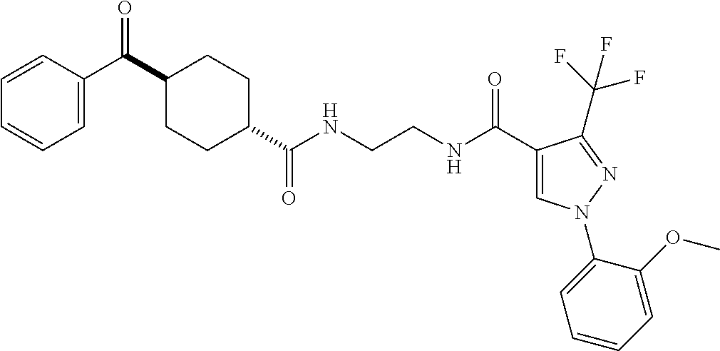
C1(C(C2=CC=CC=C2)=O)CCC(C(NCCNC(C2=CN(C3=CC=CC=C3OC)N=C2C(F)(F)F)=O)=O)CC1
